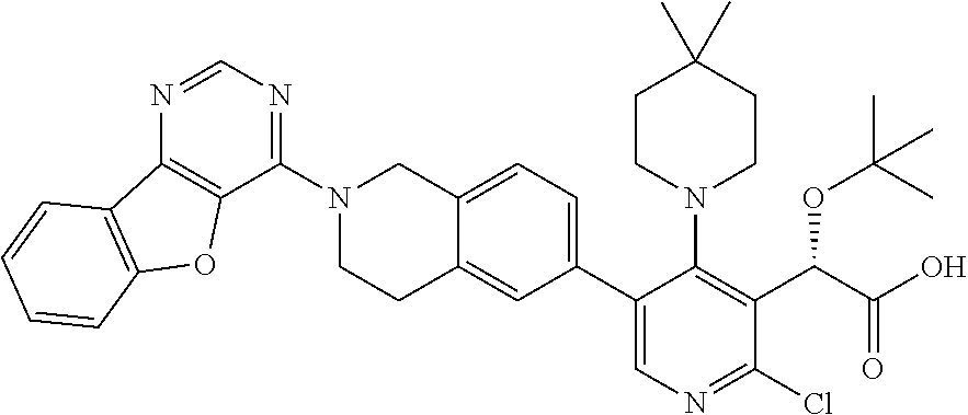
C1(N2CCC3=CC(C4=CN=C(Cl)C(C(C(O)=O)OC(C)(C)C)=C4N4CCC(C)(C)CC4)=CC=C3C2)=NC=NC2=C1OC1=C2C=CC=C1
